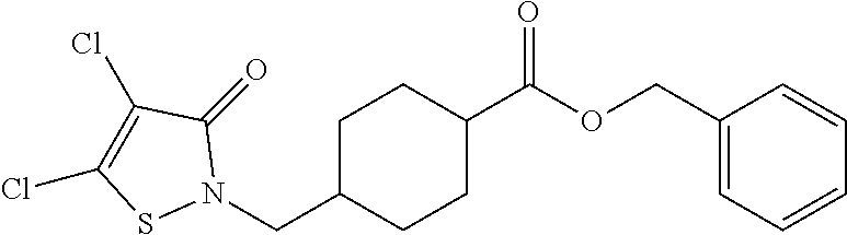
C1C(CN2C(=O)C(Cl)=C(Cl)S2)CCC(C(OCC2=CC=CC=C2)=O)C1
